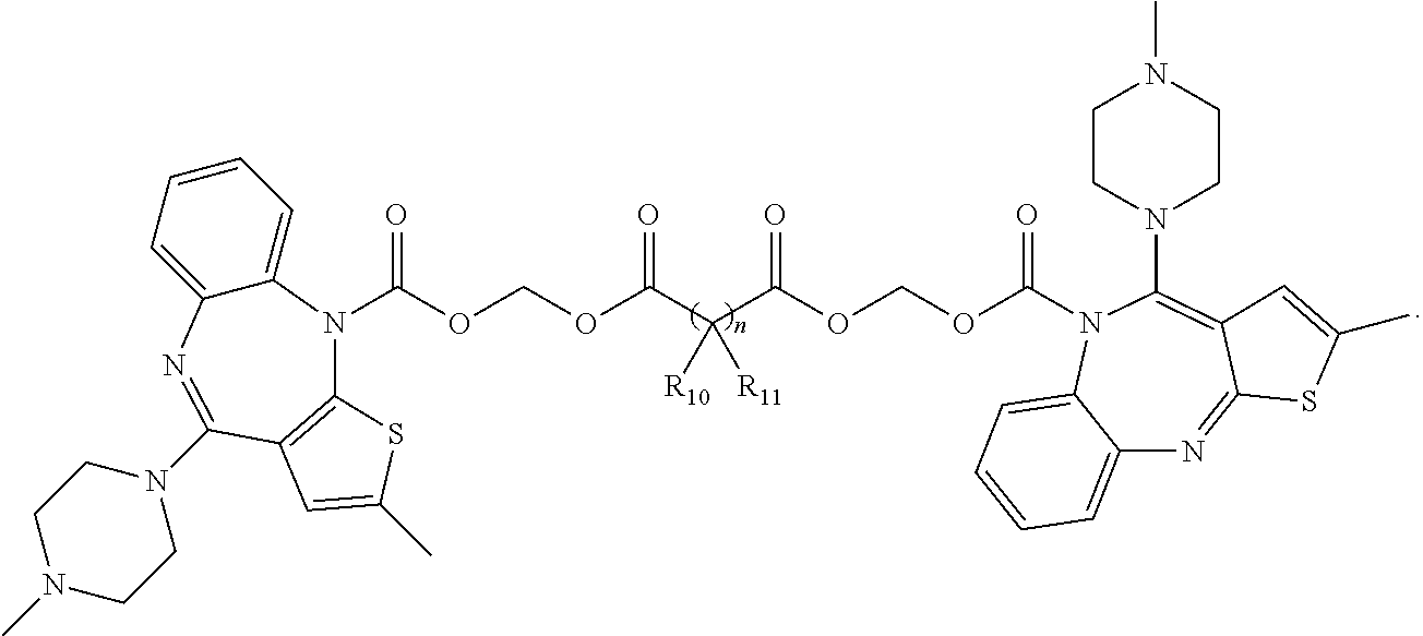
C(OCOC(C(C(OCOC(=O)N1C(N2CCN(C)CC2)=C2C(=NC3=CC=CC=C31)SC(C)=C2)=O)([R10])[R11])=O)(=O)N1C2=CC=CC=C2N=C(N2CCN(C)CC2)C2=C1SC(C)=C2
